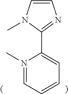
N1(C)=CC=CC=C1C1=NC=CN1C
